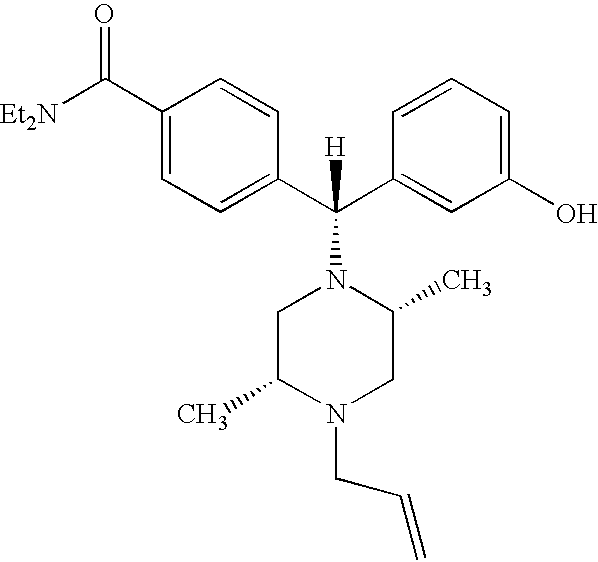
[Et2N]C(C1=CC=C(C(C2=CC(O)=CC=C2)(N2CC(C)N(CC=C)CC2C)[H])C=C1)=O
